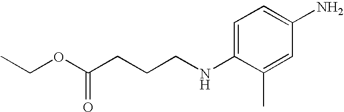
C1=C(NCCCC(OCC)=O)C(C)=CC(N)=C1
